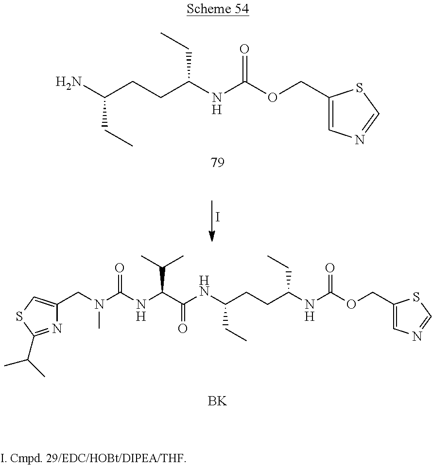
[BK].O=C(NC(C(NC(CCC(CC)NC(OCC1=CN=CS1)=O)CC)=O)C(C)C)N(CC1=CSC(C(C)C)=N1)C.NC(CCC(CC)NC(OCC1=CN=CS1)=O)CC.I
